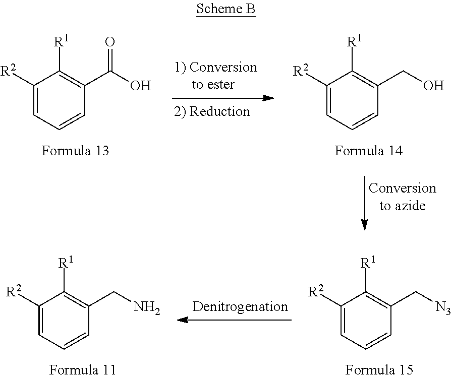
C1([R2])=CC=CC(C(O)=O)=C1[R1].C1([R2])=CC=CC(CO)=C1[R1].C1([R2])=CC=CC(C[N3])=C1[R1].C1([R2])=CC=CC(CN)=C1[R1]
